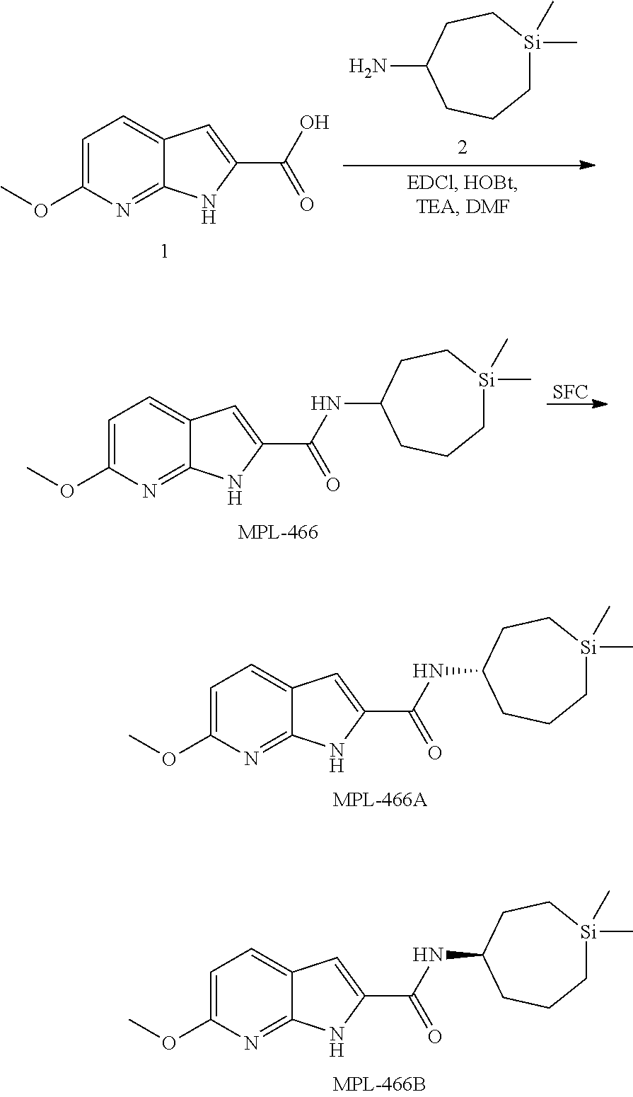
C1=C(OC)N=C2C(=C1)C=C(C(NC1CCC[Si](C)(C)CC1)=O)N2.C1=C(OC)N=C2C(=C1)C=C(C(NC1CCC[Si](C)(C)CC1)=O)N2.NC1CCC[Si](C)(C)CC1.C1=C(OC)N=C2C(=C1)C=C(C(O)=O)N2.C1=C(OC)N=C2C(=C1)C=C(C(NC1CCC[Si](C)(C)CC1)=O)N2.[SFC]
